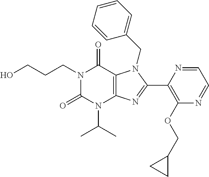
OCCCN1C(=O)N(C(C)C)C2=C(C1=O)N(CC1=CC=CC=C1)C(C1=C(OCC3CC3)N=CC=N1)=N2
